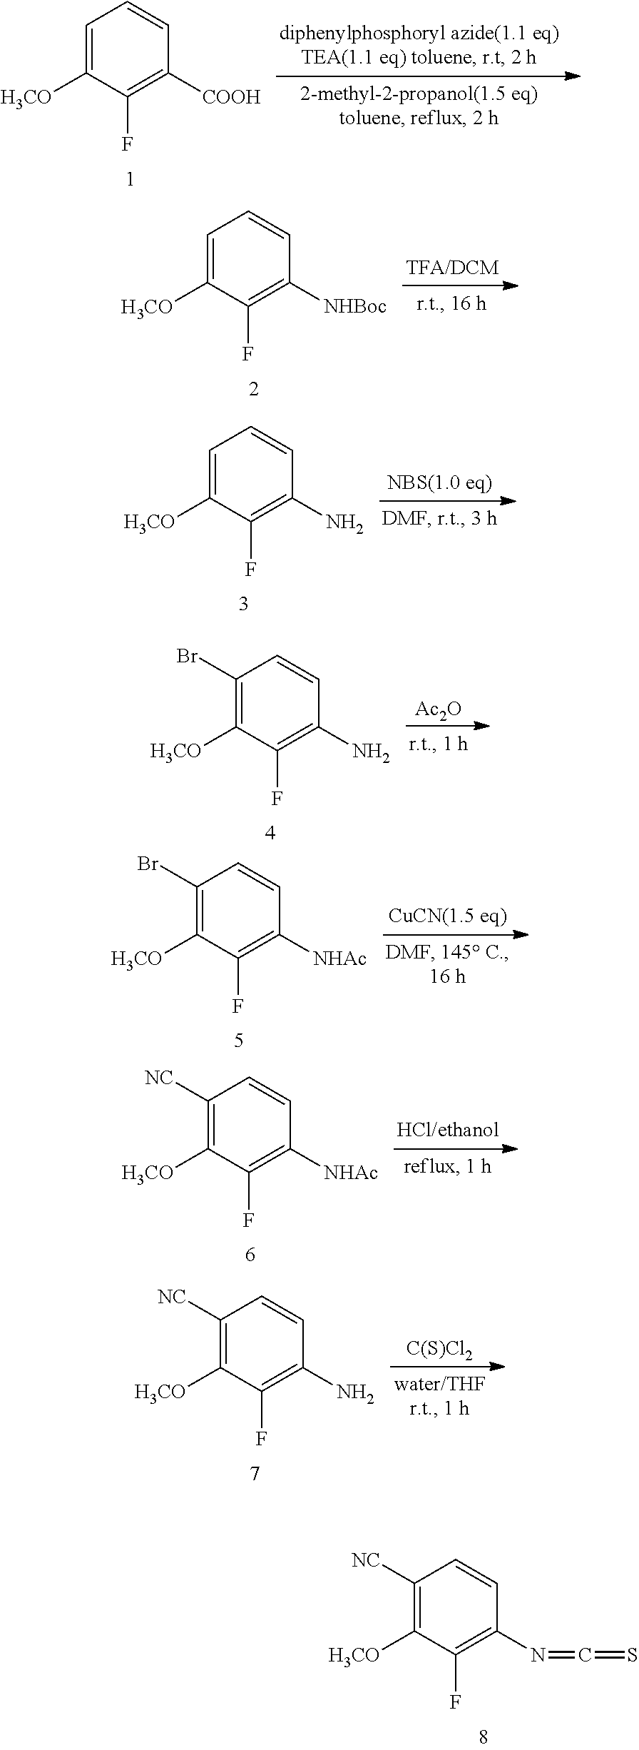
C1=C([H3CO])C(F)=C([COOH])C=C1.C1=C([H3CO])C(F)=C([NHBoc])C=C1.C1=C([H3CO])C(F)=C(N)C=C1.C1(Br)=C([H3CO])C(F)=C(N)C=C1.[Ac2O].C1(Br)=C([H3CO])C(F)=C([NHAc])C=C1.C1([NC])=C([H3CO])C(F)=C([NHAc])C=C1.C1([NC])=C([H3CO])C(F)=C(N)C=C1.[C(S)Cl2].C1([NC])=C([H3CO])C(F)=C(N=C=S)C=C1
